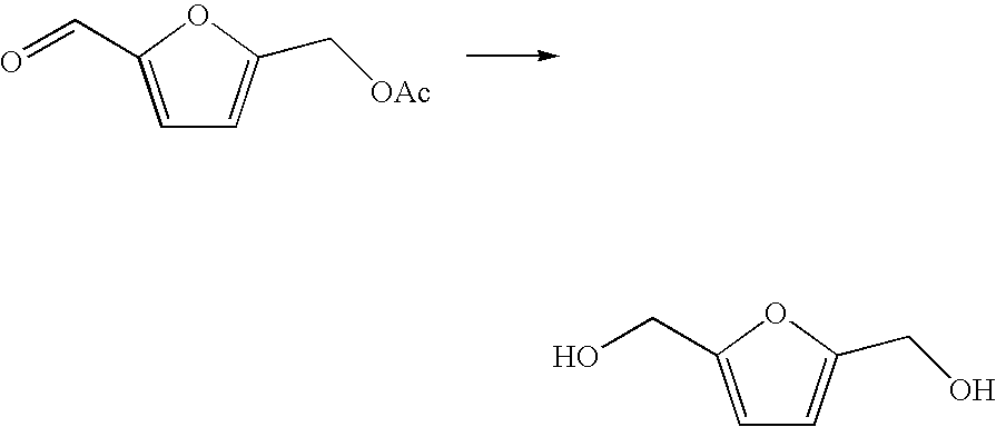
C1=C(C=O)OC(C[OAc])=C1.C1=C(CO)OC(CO)=C1
